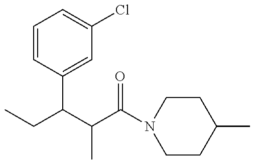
CCC(C(C(N1CCC(C)CC1)=O)C)C1=CC(Cl)=CC=C1
